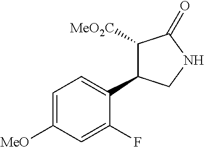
C1([MeO])=CC=C(C2C([MeO2C])C(=O)NC2)C(F)=C1
